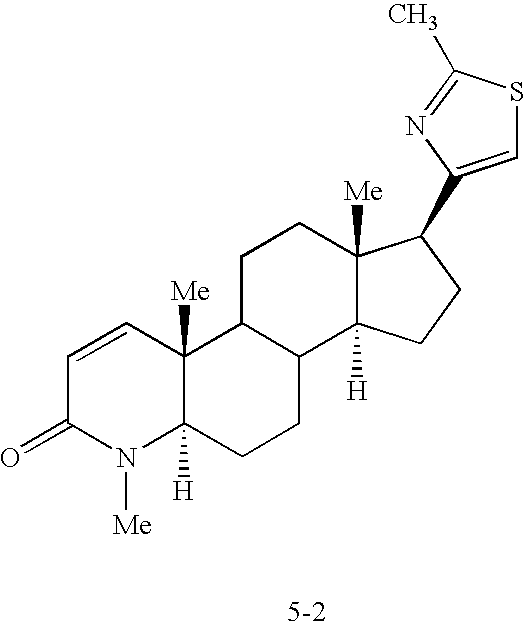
C1=CC(=O)N([Me])C2([H])C1([Me])C1C(CC2)C2([H])C([Me])(CC1)C(C1=CSC(C)=N1)CC2
